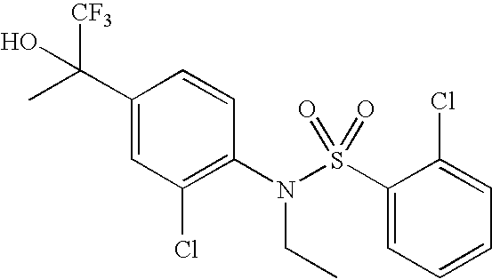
C1(C(O)([CF3])C)=CC(Cl)=C(N(S(C2=CC=CC=C2Cl)(=O)=O)CC)C=C1
